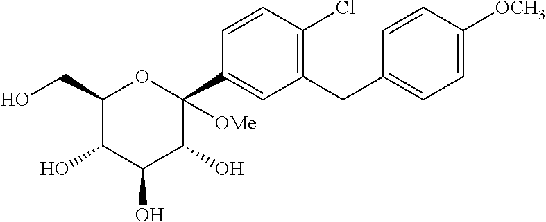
C1(CO)C(O)C(O)C(O)C(C2=CC(CC3=CC=C([OCH3])C=C3)=C(Cl)C=C2)([OMe])O1
